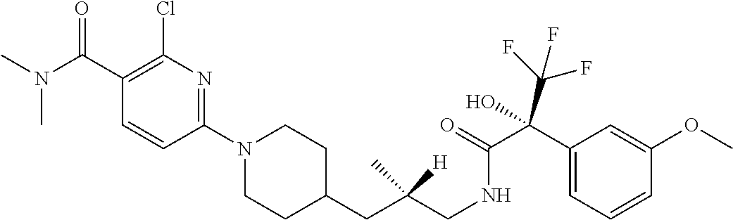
C1(N2CCC(CC(CNC(=O)C(C3=CC=CC(OC)=C3)(C(F)(F)F)O)(C)[H])CC2)=NC(Cl)=C(C(N(C)C)=O)C=C1
